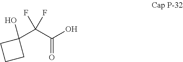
C(C(O)=O)(F)(F)C1(O)CCC1
